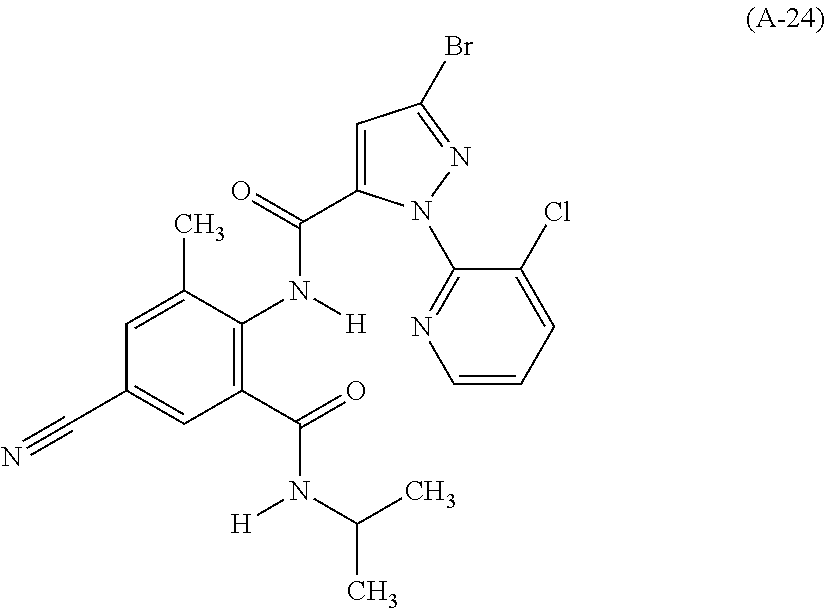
C1(C(=O)N(C(C)C)[H])=C(N([H])C(=O)C2=CC(Br)=NN2C2=NC=CC=C2Cl)C(C)=CC(C#N)=C1
